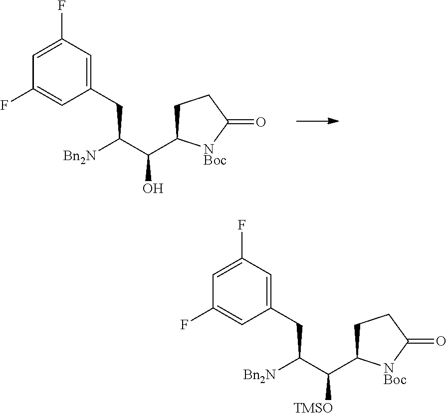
C1(CC(C(O)C2CCC(=O)[NBoc]2)[Bn2N])=CC(F)=CC(F)=C1.C1(CC(C([TMSO])C2CCC(=O)[NBoc]2)[Bn2N])=CC(F)=CC(F)=C1
